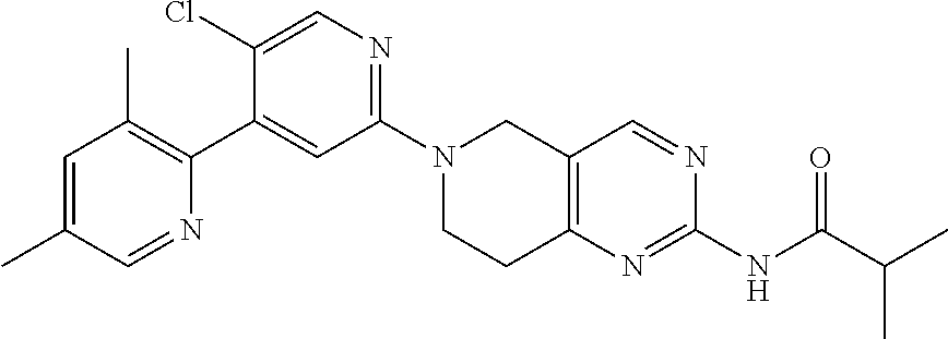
N1(C2=NC=C(Cl)C(C3=C(C)C=C(C)C=N3)=C2)CCC2=C(C1)C=NC(NC(C(C)C)=O)=N2
